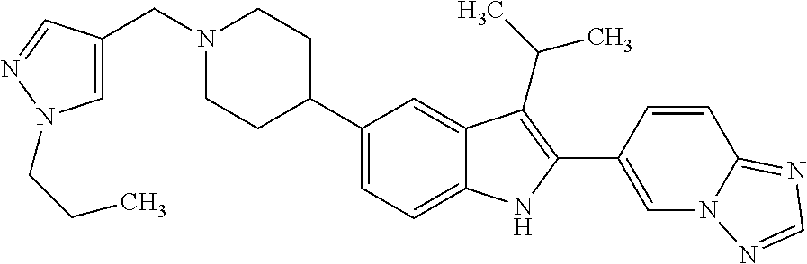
N1(CC2=CN(CCC)N=C2)CCC(C2=CC=C3C(=C2)C(C(C)C)=C(C2=CN4C(=NC=N4)C=C2)N3)CC1
